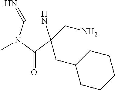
N1C(=N)N(C)C(=O)C1(CC1CCCCC1)CN
